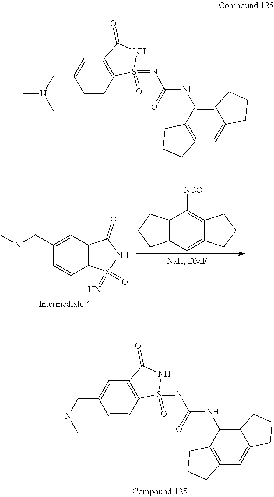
C12=CC3=C(C([NCO])=C1CCC2)CCC3.C12=C(C=C(CN(C)C)C=C1)C(=O)NS2(=O)=N.C12=C(NC(N=S3(=O)C4=C(C=C(CN(C)C)C=C4)C(=O)N3)=O)C3=C(C=C1CCC2)CCC3.C12=C(NC(N=S3(=O)C4=C(C=C(CN(C)C)C=C4)C(=O)N3)=O)C3=C(C=C1CCC2)CCC3
